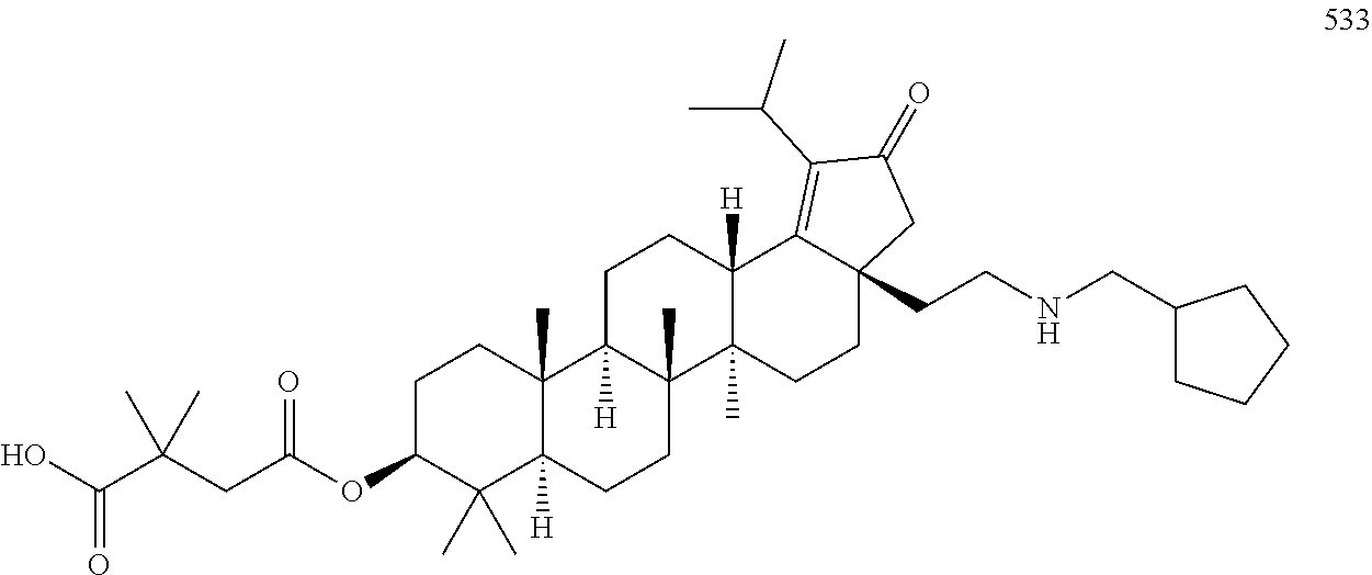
C1C(OC(CC(C(O)=O)(C)C)=O)C(C)(C)C2([H])C(C)(C1)C1([H])C(C)(CC2)C2(C)C([H])(CC1)C1=C(C(C)C)C(=O)CC1(CCNCC1CCCC1)CC2
